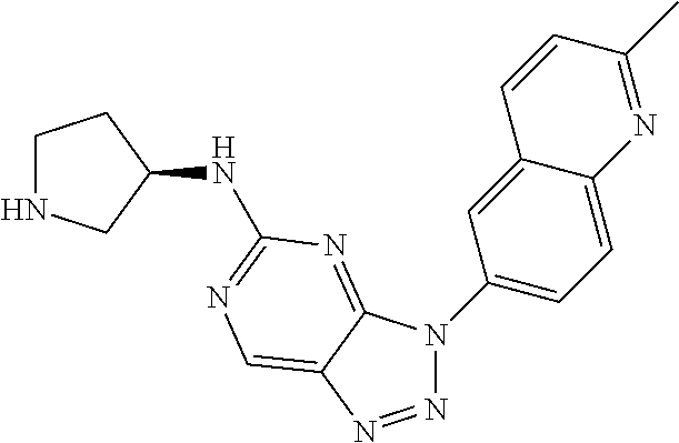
N1=NC2=CN=C(NC3CCNC3)N=C2N1C1=CC=C2C(=C1)C=CC(C)=N2
